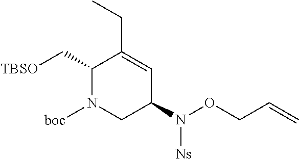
C1(C[TBSO])N([boc])CC(N(OCC=C)[Ns])C=C1CC
